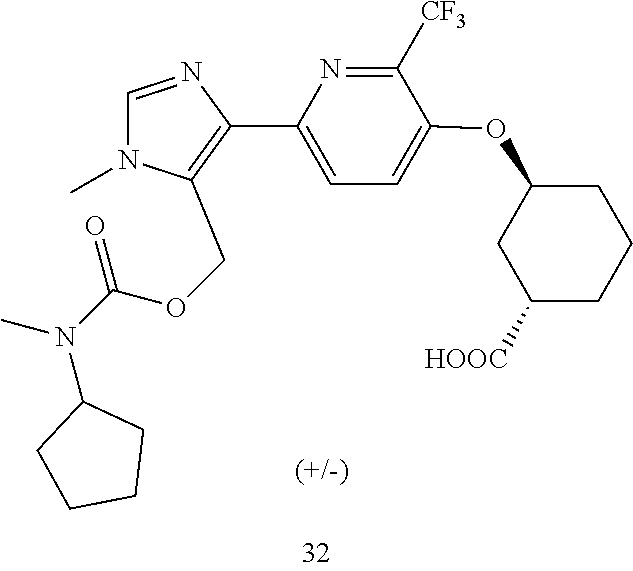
C1=NC(C2=CC=C(OC3CC([HOOC])CCC3)C([CF3])=N2)=C(COC(N(C2CCCC2)C)=O)N1C
